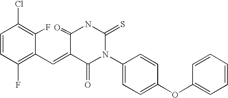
C1=CC(F)=C(C=C2C(=O)N(C3=CC=C(OC4=CC=CC=C4)C=C3)C(=S)NC2=O)C(F)=C1Cl
